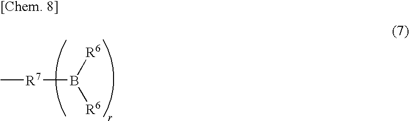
[R7](B([R6])[R6])C
